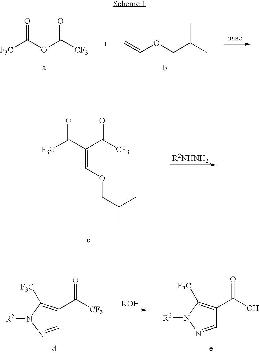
C=COCC(C)C.[F3C]C(OC([CF3])=O)=O.[F3C]C(C(C([CF3])=O)=COCC(C)C)=O.[KOH].C1=NN([R2])C([F3C])=C1C([CF3])=O.C1=NN([R2])C([F3C])=C1C(O)=O
